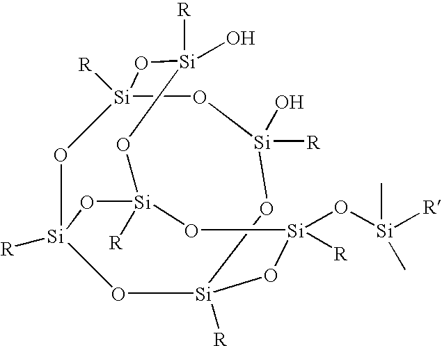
O1[Si]2([R])O[Si](O)([R])O[Si]3([R])O[Si]1([R])O[Si]([R])(O[Si]([R])(O[Si](C)([R])C)O2)O[Si]([R])(O)O3
